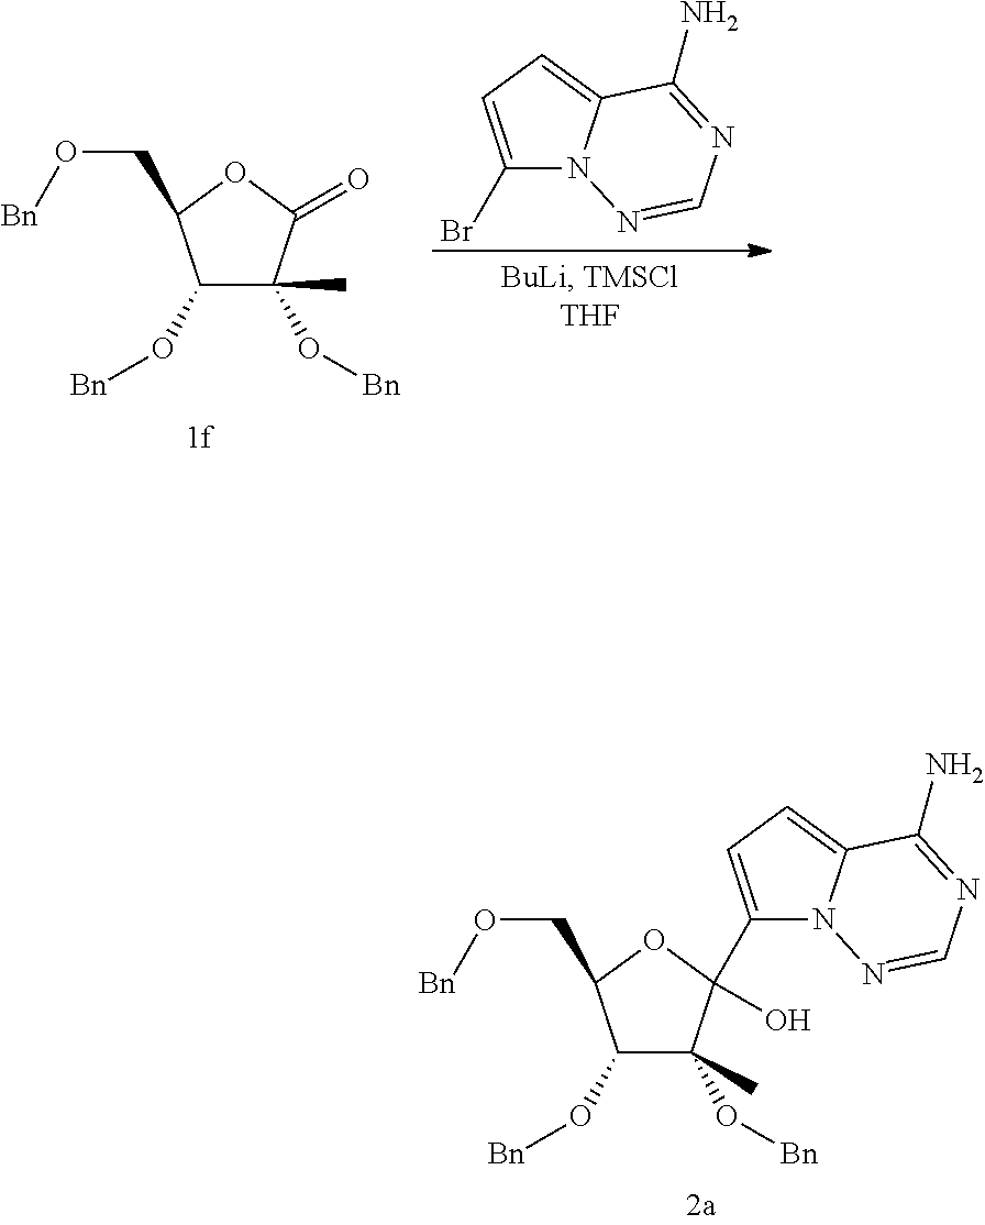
BrC1=CC=C2N1N=CN=C2N.O(C1C(O[Bn])(C)C(=O)OC1CO[Bn])[Bn].O(C1C(O[Bn])(C)C(O)(C2=CC=C3N2N=CN=C3N)OC1CO[Bn])[Bn]
